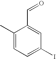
C1(C)=CC=C(I)C=C1C=O
